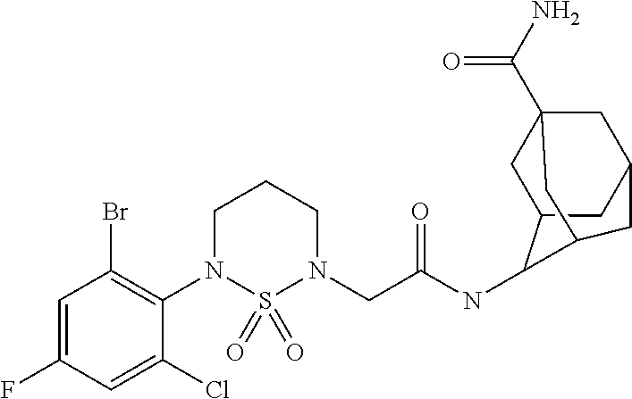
C1=C(F)C=C(Cl)C(N2S(=O)(=O)N(CC(NC3C4CC5(C(N)=O)CC(CC3C5)C4)=O)CCC2)=C1Br
